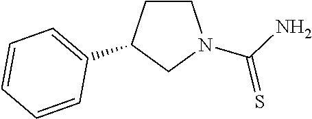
C1=C(C2CCN(C(N)=S)C2)C=CC=C1
